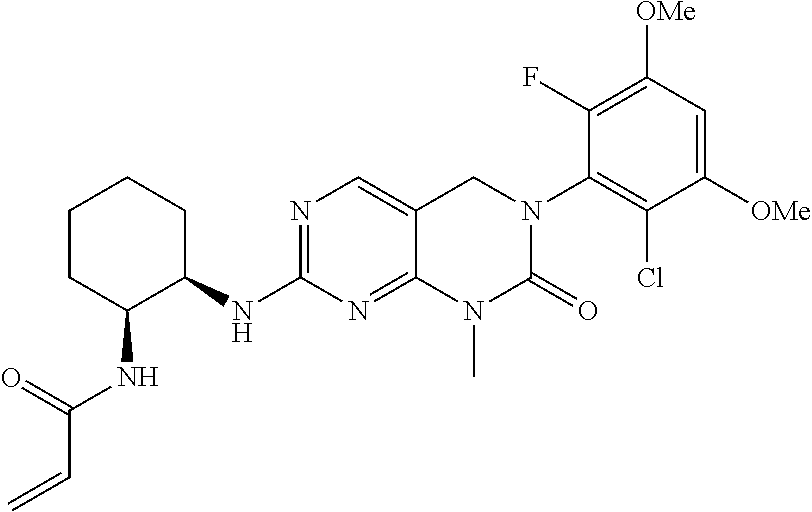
N(C1=NC=C2C(=N1)N(C)C(=O)N(C1=C(Cl)C([OMe])=CC([OMe])=C1F)C2)C1CCCCC1NC(C=C)=O
